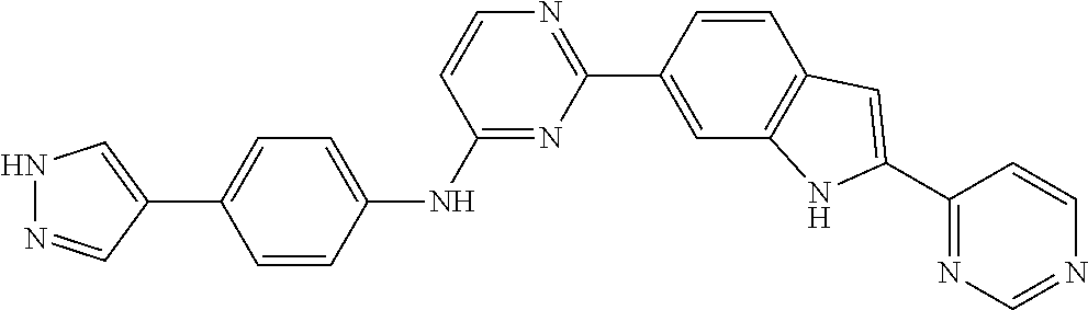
N1=C(NC2=CC=C(C3=CNN=C3)C=C2)C=CN=C1C1=CC2=C(C=C1)C=C(C1=NC=NC=C1)N2
